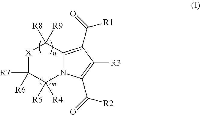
[X]1C([R7])([R6])C([R5])([R4])N2C(=C(C(=O)[R1])C([R3])=C2C(=O)[R2])C1([R8])[R9]
